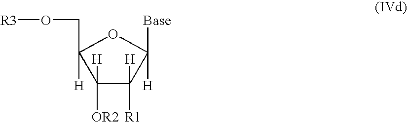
C1([H])([OR2])C([H])([R1])C([Base])([H])OC1(CO[R3])[H]
